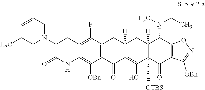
C12=C(F)C3=C(C([OBn])=C1NC(=O)C(N(CCC)CC=C)C2)C(=O)C1=C(O)C2([OTBS])C([H])(CC1([H])C3)C(N(C)CC)C1=C(C2=O)C([OBn])=NO1
